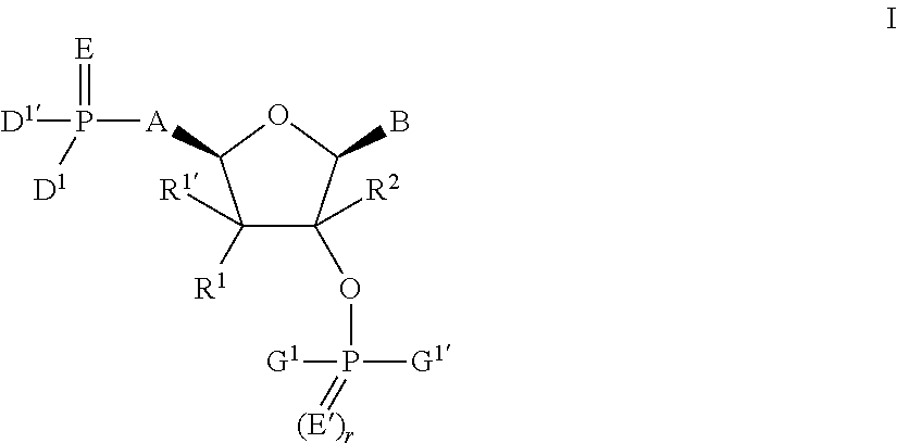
C1([R1])([R1])C([R2])(OP([G1])([G1])=[(E)r])C(B)OC1[A]P([D1])(=[E])[D1]
